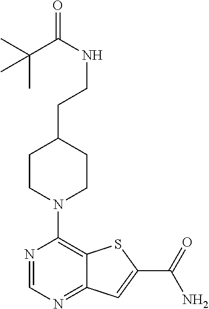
N1=CN=C2C(=C1N1CCC(CCNC(C(C)(C)C)=O)CC1)SC(C(=O)N)=C2
